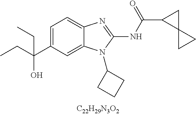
C1=C(C(CC)(O)CC)C=C2C(=C1)N=C(NC(C1C3(C1)CC3)=O)N2C1CCC1
